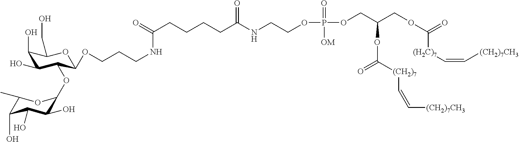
C1(C)C(O)C(O)C(O)C(OC2C(O)C(O)C(CO)OC2OCCCNC(CCCCC(NCCOP(OCC(COC(=O)[(H2C)7]C=C[(CH2)7CH3])OC(=O)[(CH2)7]C=C[(CH2)7CH3])(=O)[OM])=O)=O)O1
